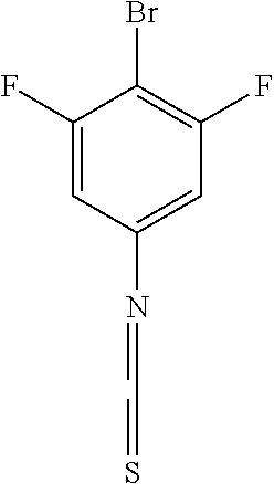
C1(F)=CC(N=CC=S)=CC(F)=C1Br
